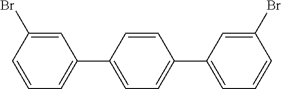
BrC1=CC(C2=CC=C(C3=CC=CC(Br)=C3)C=C2)=CC=C1
